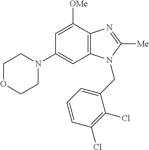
C1(N2CCOCC2)=CC2=C(C([OMe])=C1)N=C([Me])N2CC1=CC=CC(Cl)=C1Cl
